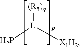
[(R5)q][L](P)[X1H2]
